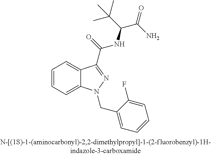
C1=CC=C2C(=C1)C(C(NC(C(C)(C)C)C(=O)N)=O)=NN2CC1=CC=CC=C1F
